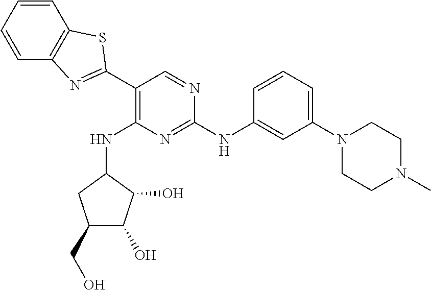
C1(C2=NC3=C(C=CC=C3)S2)=C(NC2CC(CO)C(O)C2O)N=C(NC2=CC(N3CCN(C)CC3)=CC=C2)N=C1
